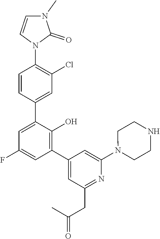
C1(C2=C(O)C(C3=CC(Cl)=C(N4C(=O)N(C)C=C4)C=C3)=CC(F)=C2)=CC(CC(=O)C)=NC(N2CCNCC2)=C1
